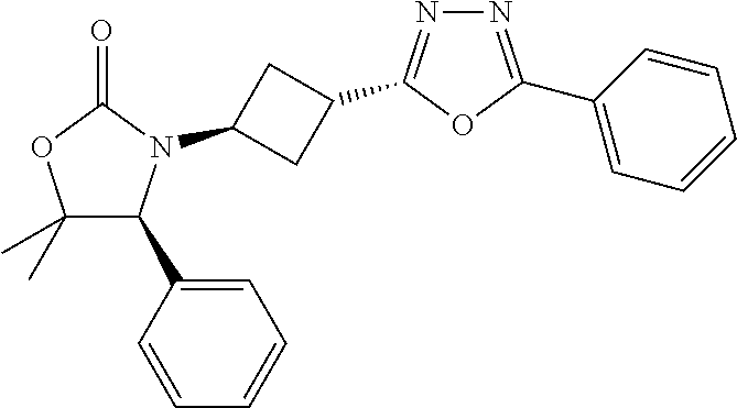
C1(C)(C)C(C2=CC=CC=C2)N(C2CC(C3=NN=C(C4=CC=CC=C4)O3)C2)C(=O)O1
